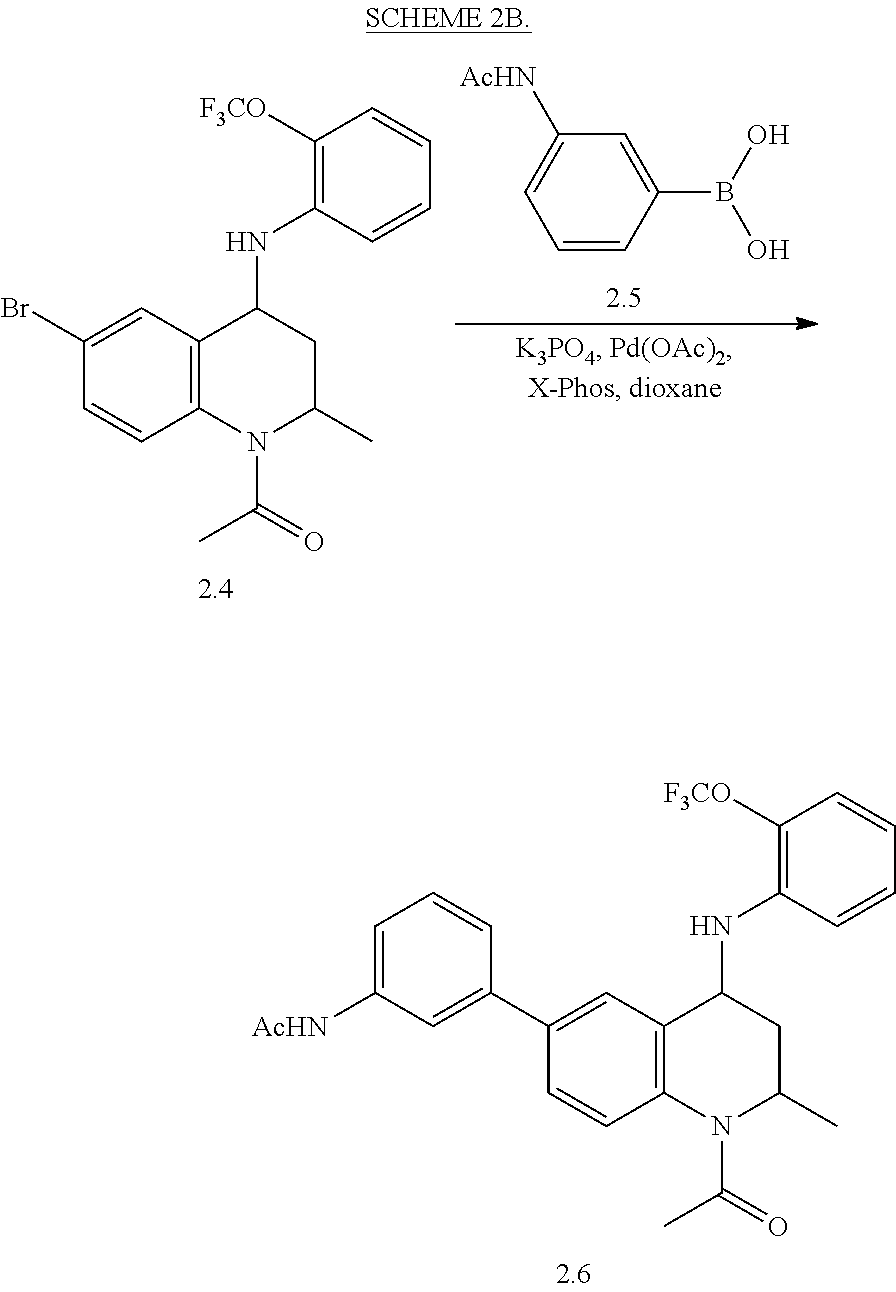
C12=C(N(C(=O)C)C(C)CC1NC1=C([F3CO])C=CC=C1)C=CC(Br)=C2.C1=CC(B(O)O)=CC([AcHN])=C1.C12=C(N(C(=O)C)C(C)CC1NC1=C([F3CO])C=CC=C1)C=CC(C1=CC([AcHN])=CC=C1)=C2
